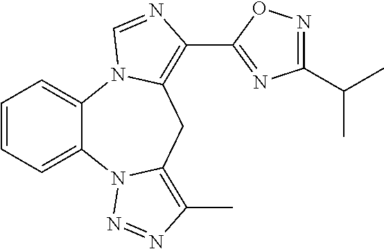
C1=CC=C2C(=C1)N1C(=C(C3=NC(C(C)C)=NO3)N=C1)CC1=C(C)N=NN21
